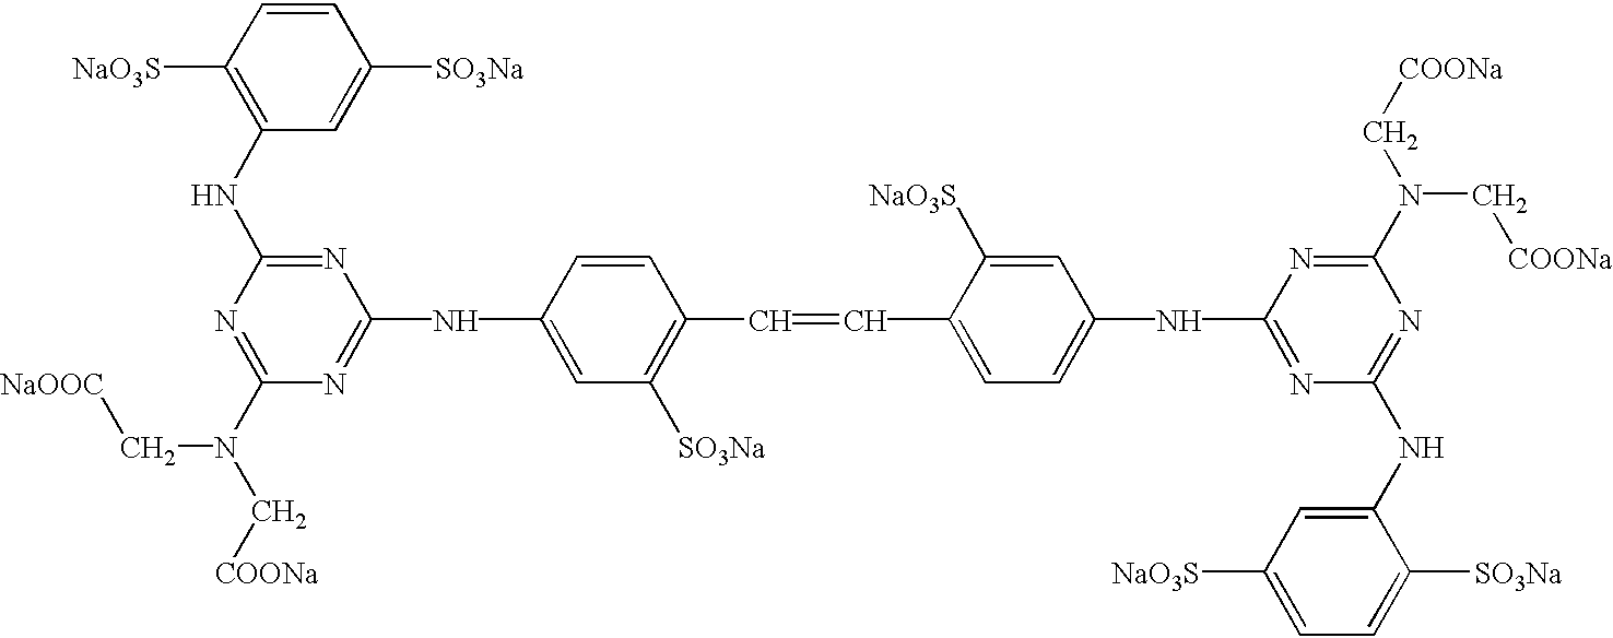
[NaOOC]CN(C[COONa])C1=NC(NC2=C([NaO3S])C=CC([SO3Na])=C2)=NC(NC2=CC([SO3Na])=C(C=CC3=CC=C(NC4=NC(NC5=CC([NaO3S])=CC=C5[SO3Na])=NC(N(C[COONa])C[COONa])=N4)C=C3[NaO3S])C=C2)=N1
